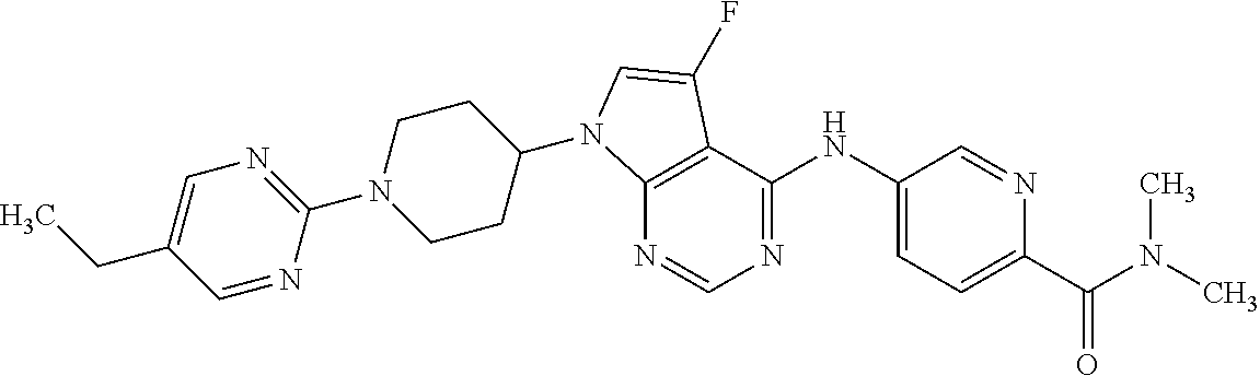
C12=C(C(NC3=CC=C(C(N(C)C)=O)N=C3)=NC=N1)C(F)=CN2C1CCN(C2=NC=C(CC)C=N2)CC1
